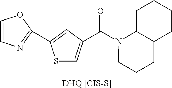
[DHQ [CIS-S]].S1C=C(C(N2CCCC3C2CCCC3)=O)C=C1C1=NC=CO1
